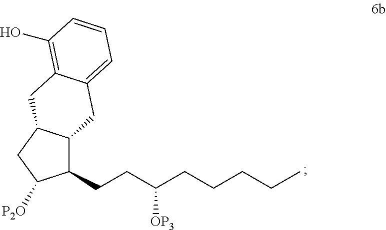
C1(CCC(CCCCC)[OP3])C2C(CC1[P2O])CC1=C(O)C=CC=C1C2
